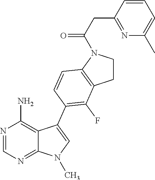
N1=CN=C2C(=C1N)C(C1=C(F)C3=C(N(C(CC4=NC(C)=CC=C4)=O)CC3)C=C1)=CN2C
